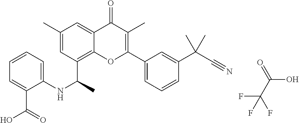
CC(C1=CC(C2=C(C)C(=O)C3=CC(C)=CC(C(NC4=CC=CC=C4C(O)=O)C)=C3O2)=CC=C1)(C#N)C.FC(F)(C(=O)O)F
